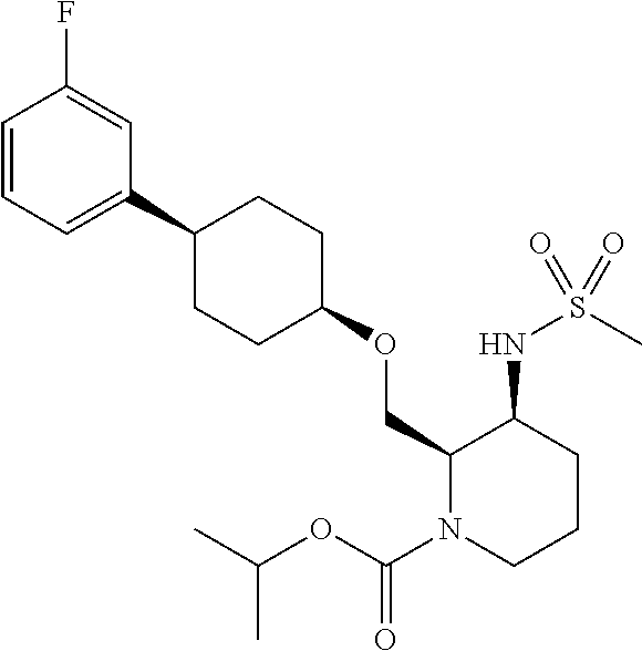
C1(COC2CCC(C3=CC=CC(F)=C3)CC2)N(C(OC(C)C)=O)CCCC1NS(C)(=O)=O
